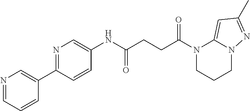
N1(C(CCC(NC2=CN=C(C3=CN=CC=C3)C=C2)=O)=O)CCCN2C1=CC(C)=N2
